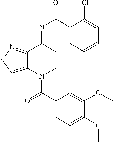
C1(C(NC2CCN(C(C3=CC=C(OC)C(OC)=C3)=O)C3=CSN=C23)=O)=CC=CC=C1Cl
